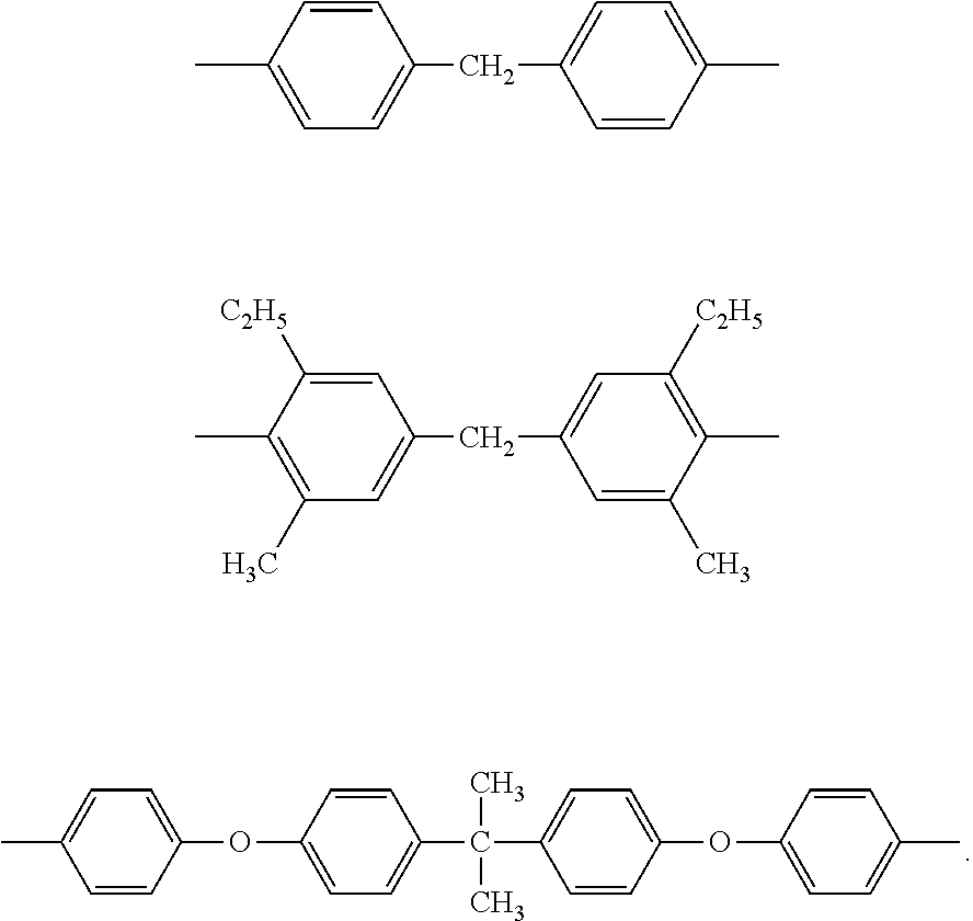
C1=CC(OC2=CC=C(C(C3=CC=C(OC4=CC=C(C)C=C4)C=C3)(C)C)C=C2)=CC=C1C.C1=C(C)C=CC(CC2=CC=C(C)C=C2)=C1.C1(C)=C(C)C([C2H5])=CC(CC2=CC([C2H5])=C(C)C(C)=C2)=C1
